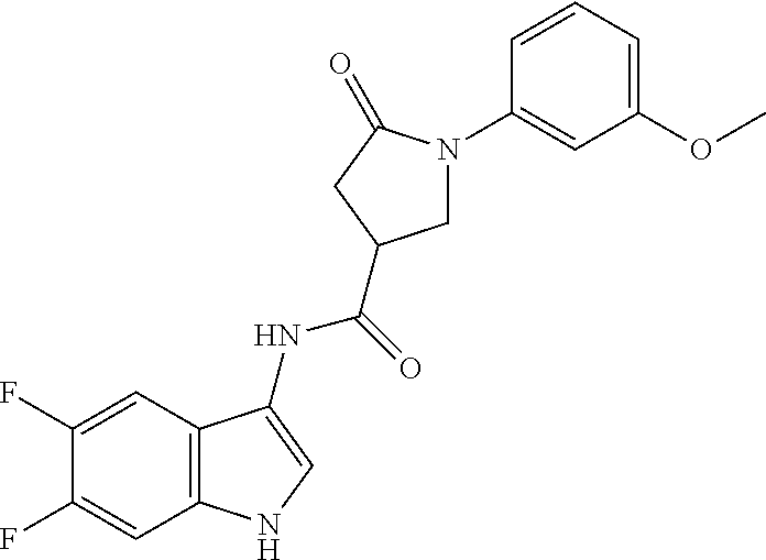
C1(F)=CC2=C(C=C1F)NC=C2NC(=O)C1CN(C2=CC(OC)=CC=C2)C(=O)C1
